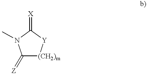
C1(=[Z])[(CH2)m][Y]C(=[X])N1C
